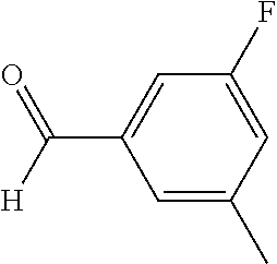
C1=C(C([H])=O)C=C(C)C=C1F
